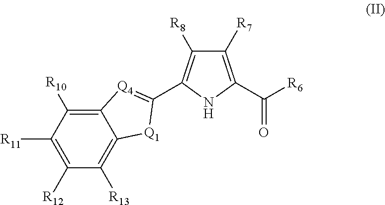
C1([R11])=C([R12])C([R13])=C2C(=C1[R10])[Q4]=C(C1=C([R8])C([R7])=C(C([R6])=O)N1)[Q1]2
